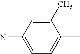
NC1=CC=C(C)C(C)=C1
